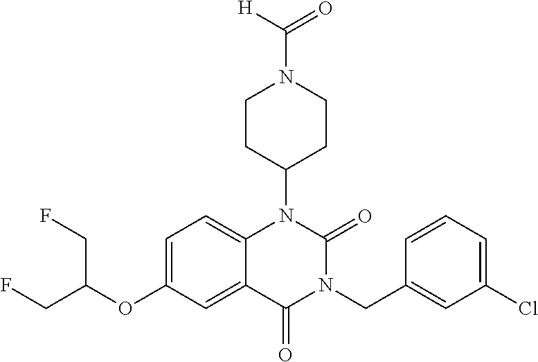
C1=C(OC(CF)CF)C=C2C(=C1)N(C1CCN(C([H])=O)CC1)C(=O)N(CC1=CC(Cl)=CC=C1)C2=O
